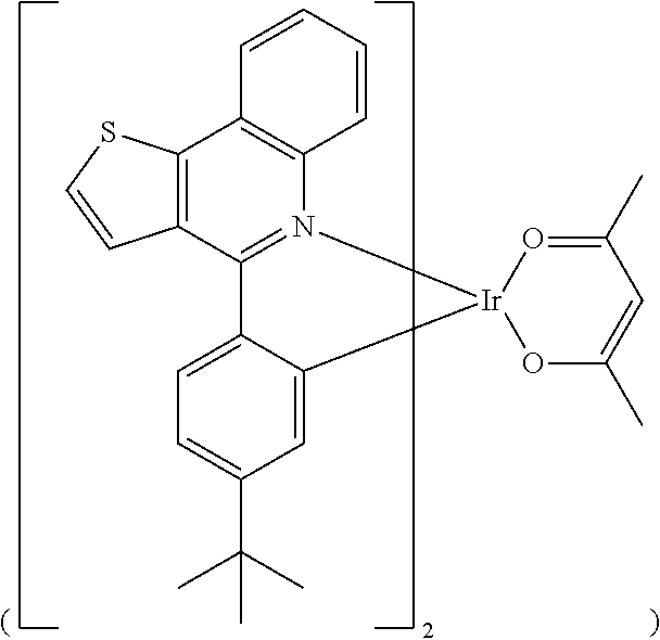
C12=C(C3=N(C4=C1C=CC=C4)[Ir]1(C4=CC(C(C)(C)C)=CC=C34)OC(C)=CC(C)=O1)C=CS2
